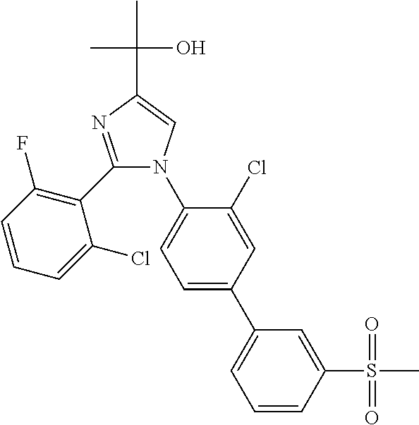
C1(C2=C(F)C=CC=C2Cl)=NC(C(C)(C)O)=CN1C1=CC=C(C2=CC=CC(S(C)(=O)=O)=C2)C=C1Cl
